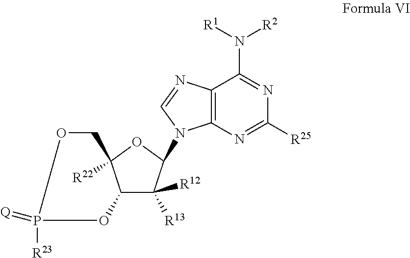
C12=C(N=C([R25])N=C1N([R1])[R2])N(C1C([R12])([R13])C3C([R22])(O1)COP([R23])(=[Q])O3)C=N2
